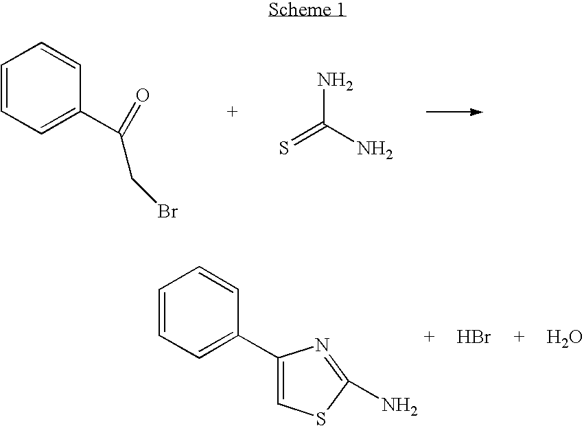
C1=CC=C(C(=O)CBr)C=C1.NC(N)=S.C1=CC=C(C2=CSC(N)=N2)C=C1.Br.O
